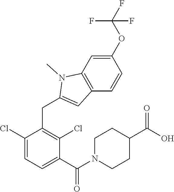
C1(CC2=CC3=C(N2C)C=C(OC(F)(F)F)C=C3)=C(Cl)C(C(=O)N2CCC(C(=O)O)CC2)=CC=C1Cl
